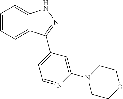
C1=CC=C2C(=C1)NN=C2C1=CC=NC(N2CCOCC2)=C1
